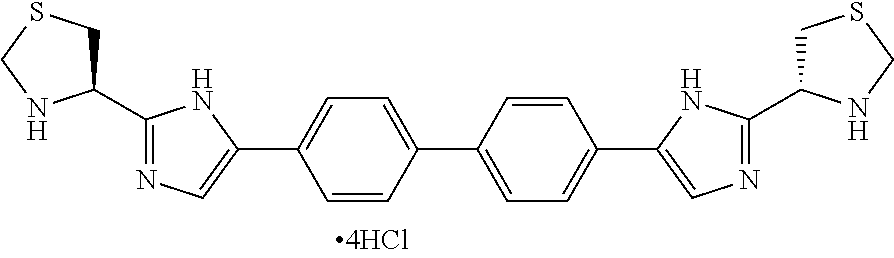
C1=CC(C2=CC=C(C3=CN=C(C4CSCN4)N3)C=C2)=CC=C1C1=CN=C(C2CSCN2)N1
